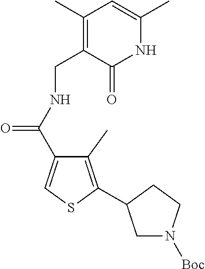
C1(C)=C(CNC(C2=CSC(C3CN([Boc])CC3)=C2C)=O)C(=O)NC(C)=C1
